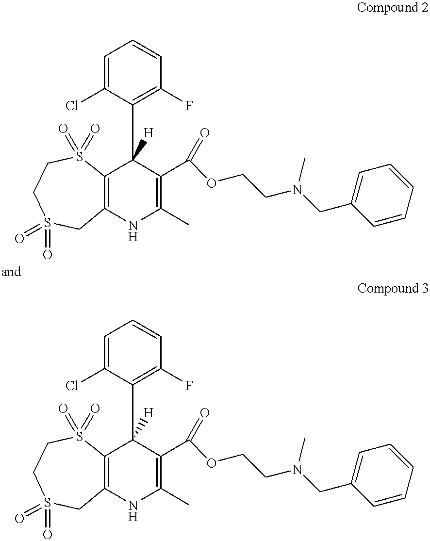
C12=C(NC(C)=C(C(OCCN(CC3=CC=CC=C3)C)=O)C1(C1=C(F)C=CC=C1Cl)[H])CS(=O)(=O)CCS2(=O)=O.C12=C(NC(C)=C(C(OCCN(CC3=CC=CC=C3)C)=O)C1(C1=C(F)C=CC=C1Cl)[H])CS(=O)(=O)CCS2(=O)=O
